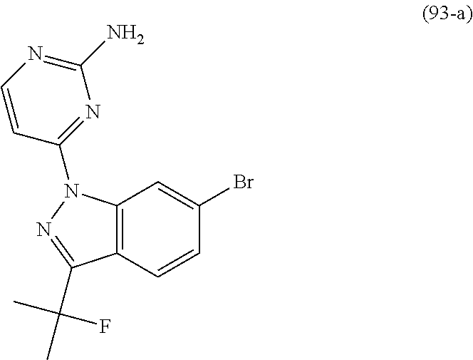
C12=C(C=CC(Br)=C1)C(C(C)(C)F)=NN2C1=NC(N)=NC=C1
